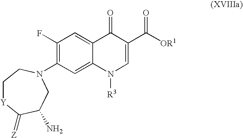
C1(F)=C(N2CC(N)C(=[Z])[Y]CC2)C=C2C(=C1)C(=O)C(C([OR1])=O)=CN2[R3]
